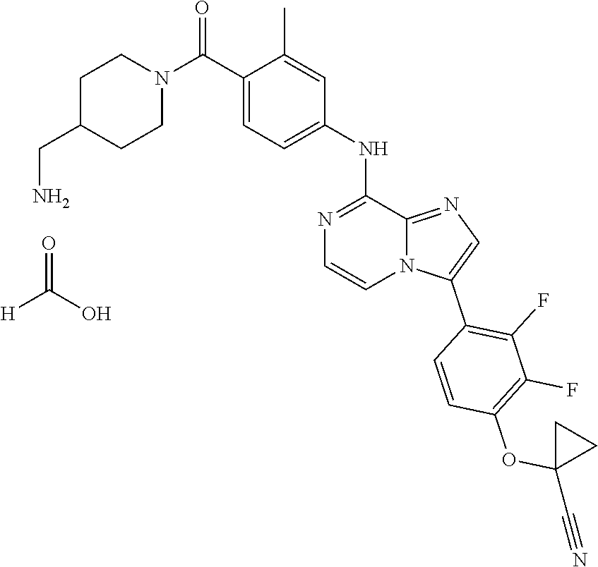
C1(C)=CC(NC2=NC=CN3C2=NC=C3C2=C(F)C(F)=C(OC3(C#N)CC3)C=C2)=CC=C1C(N1CCC(CN)CC1)=O.[H]C(O)=O
